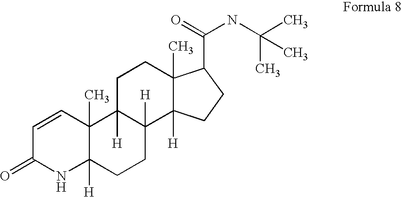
C1=CC2(C)C([H])(NC1=O)CCC1([H])C2([H])CCC2(C)C1([H])CCC2C(=O)NC(C)(C)C
